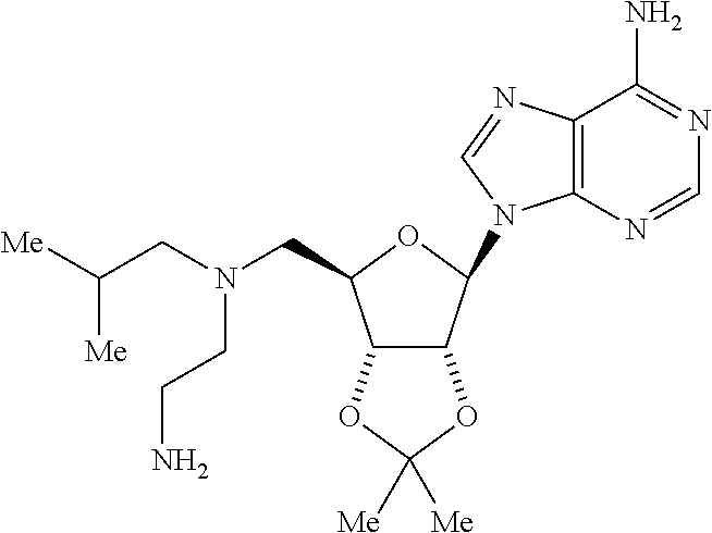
C12=C(N=CN1C1C3C(C(CN(CC([Me])[Me])CCN)O1)OC([Me])([Me])O3)C(N)=NC=N2
